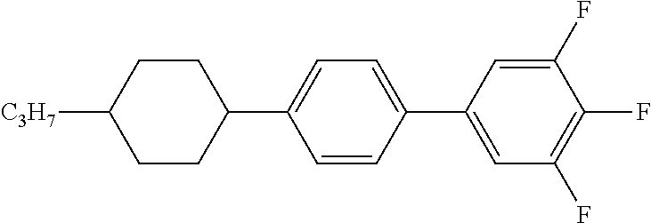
[C3H7]C1CCC(C2=CC=C(C3=CC(F)=C(F)C(F)=C3)C=C2)CC1
